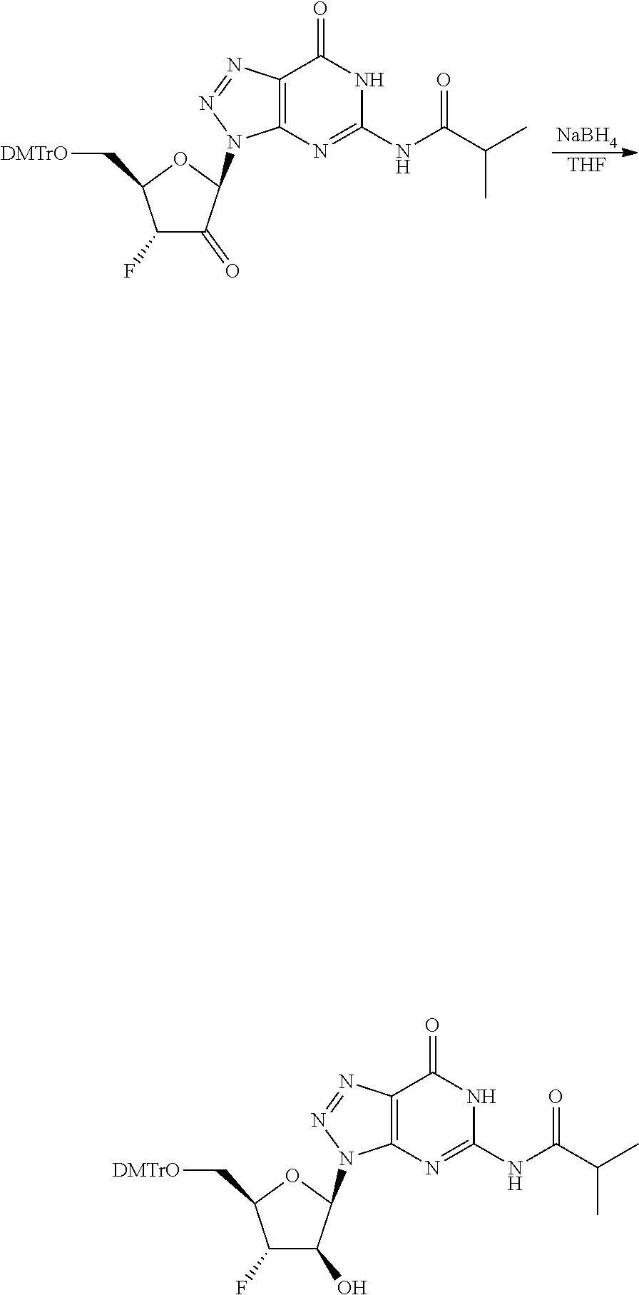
C12=C(N=C(NC(C(C)C)=O)NC1=O)N(C1C(=O)C(F)C(C[DMTrO])O1)N=N2.[NaBH4].[THF].C12=C(N=C(NC(C(C)C)=O)NC1=O)N(C1C(O)C(F)C(C[DMTrO])O1)N=N2
